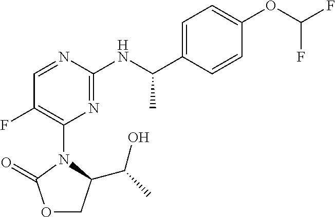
C1=C(OC(F)F)C=CC(C(NC2=NC(N3C(C(C)O)COC3=O)=C(F)C=N2)C)=C1
